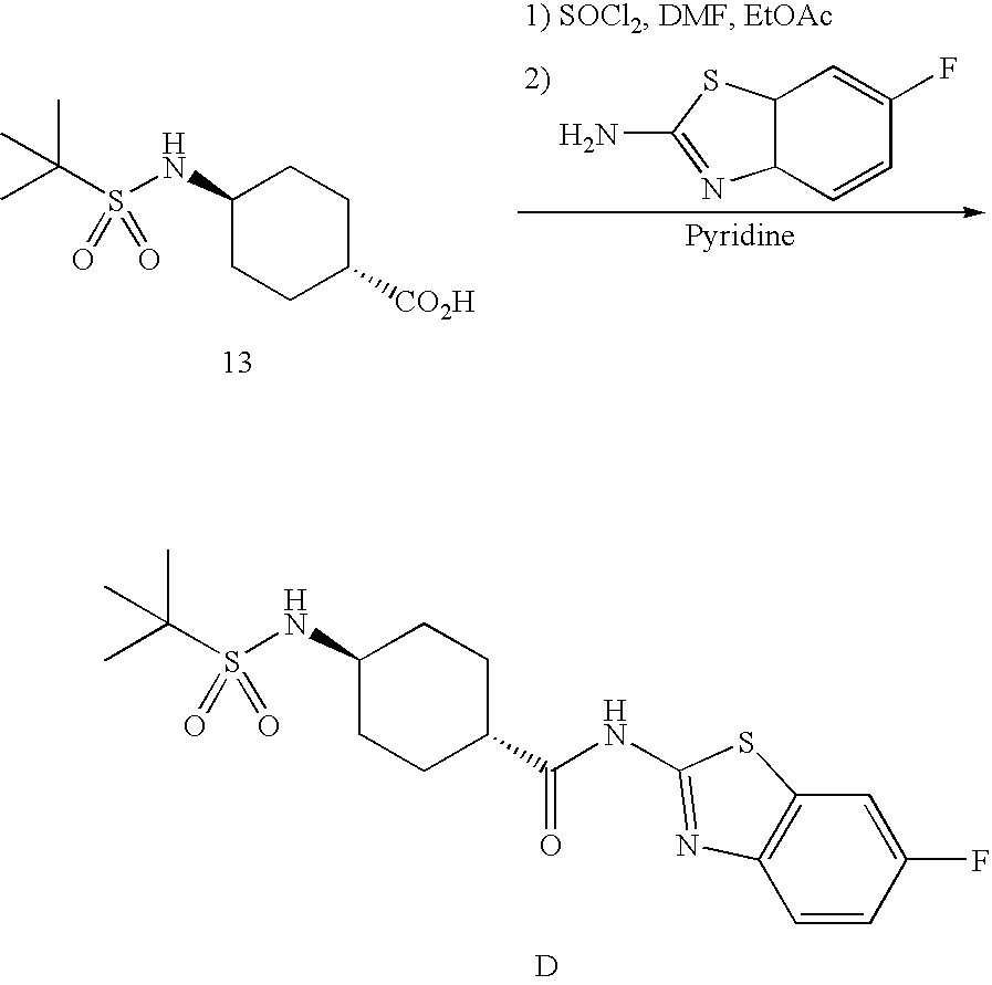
[D].C1(NS(C(C)(C)C)(=O)=O)CCC(C(=O)NC2=NC3=C(C=C(F)C=C3)S2)CC1.C12C(SC(N)=N1)C=C(F)C=C2.C1(NS(C(C)(C)C)(=O)=O)CCC([CO2H])CC1.[Pyridine]
